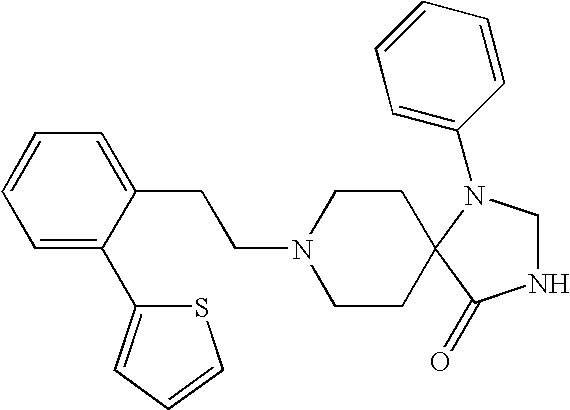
S1C(C2=CC=CC=C2CCN2CCC3(CC2)N(C2=CC=CC=C2)CNC3=O)=CC=C1
